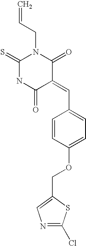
C=CCN1C(=S)NC(=O)C(=CC2=CC=C(OCC3=CN=C(Cl)S3)C=C2)C1=O
